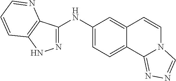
C1(NC2=NNC3=C2N=CC=C3)=CC=C2C(=C1)C=CN1C2=NN=C1
